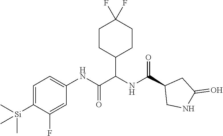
C1=C([Si](C)(C)C)C(F)=CC(NC(C(NC(C2CNC(=O)C2)=O)C2CCC(F)(F)CC2)=O)=C1
